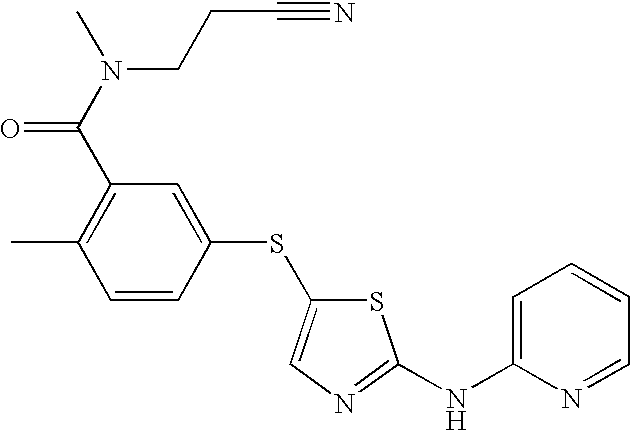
C1=CC(SC2=CN=C(NC3=CC=CC=N3)S2)=CC(C(N(C)CCC#N)=O)=C1C
